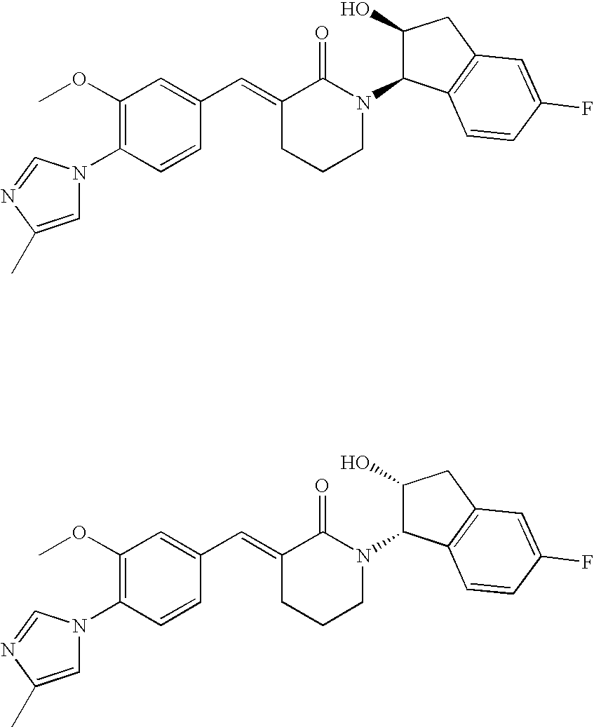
C1=CC(N2C=C(C)N=C2)=C(OC)C=C1C=C1CCCN(C2C(O)CC3=C2C=CC(F)=C3)C1=O.C1=CC(N2C=C(C)N=C2)=C(OC)C=C1C=C1CCCN(C2C(O)CC3=C2C=CC(F)=C3)C1=O
